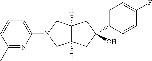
C1(N2CC3([H])C([H])(C2)CC(O)(C2=CC=C(F)C=C2)C3)=CC=CC(C)=N1
